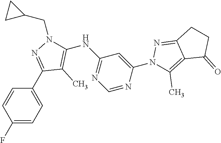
C1=C(C2=NN(CC3CC3)C(NC3=NC=NC(N4C(C)=C5C(=N4)CCC5=O)=C3)=C2C)C=CC(F)=C1
